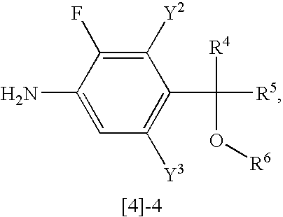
C1=C(N)C(F)=C([Y2])C(C([R5])([R4])O[R6])=C1[Y3]
